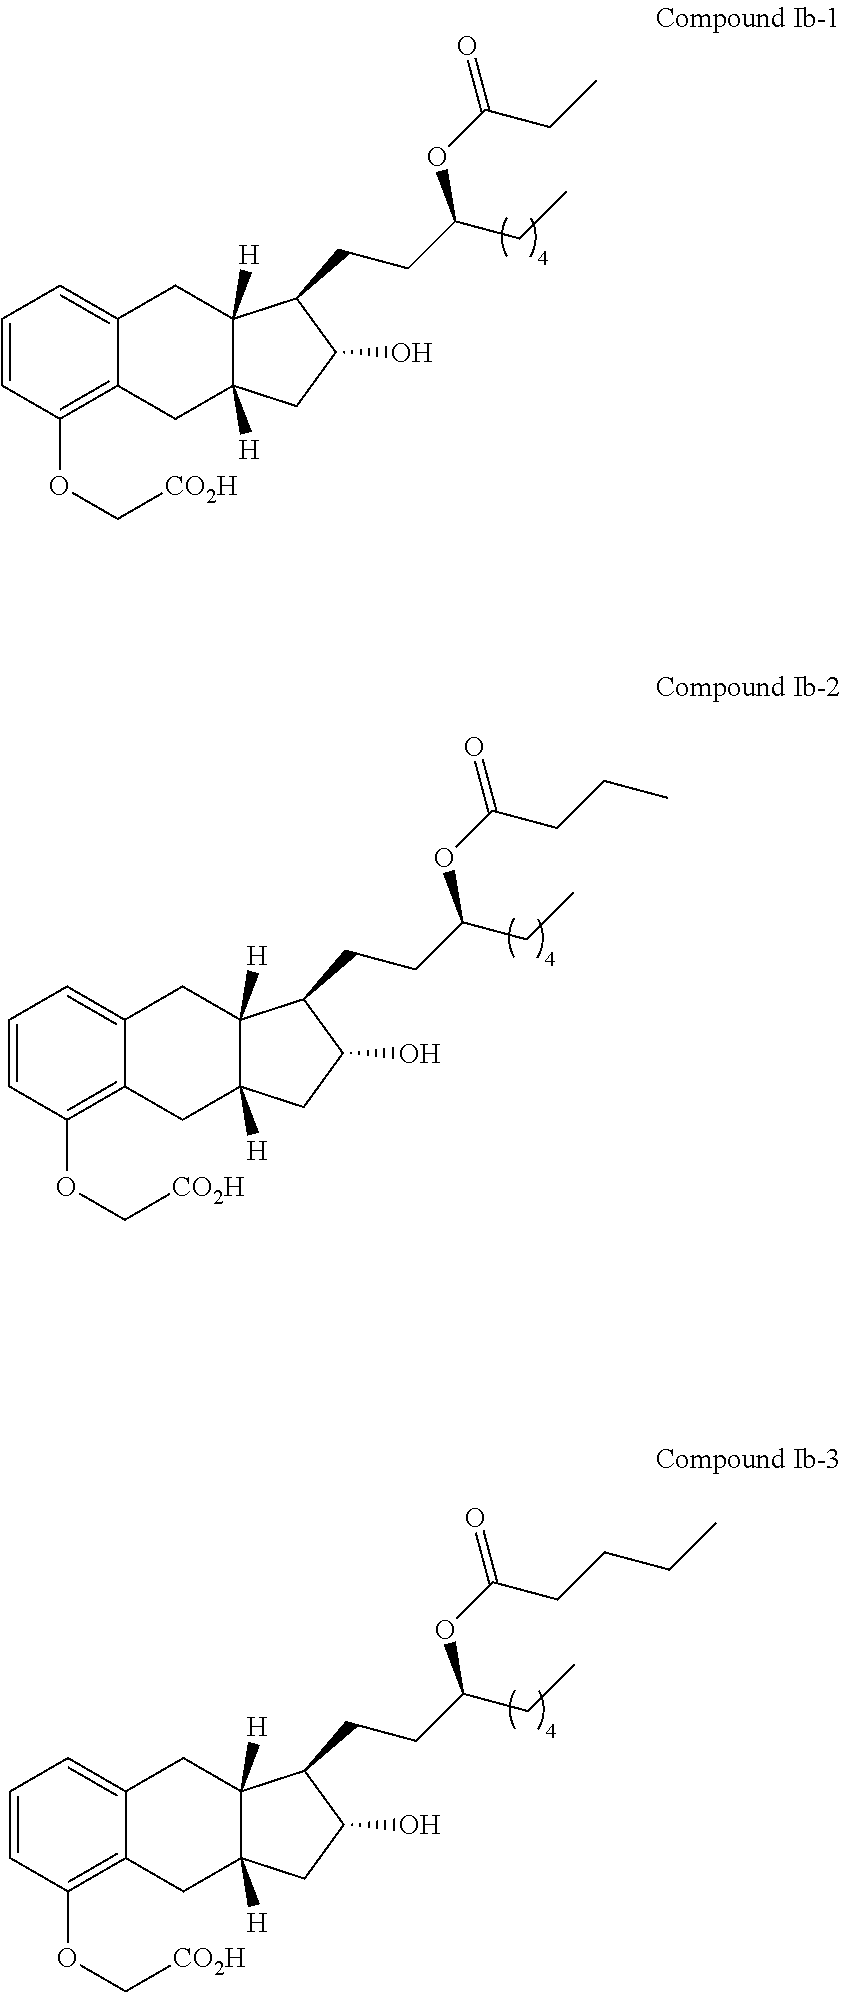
C1=CC(OC[CO2H])=C2C(=C1)CC1([H])C([H])(C2)CC(O)C1CCC(CC)OC(=O)CC.C1=CC(OC[CO2H])=C2C(=C1)CC1([H])C([H])(C2)CC(O)C1CCC(CC)OC(=O)CCC.C1=CC(OC[CO2H])=C2C(=C1)CC1([H])C([H])(C2)CC(O)C1CCC(CC)OC(=O)CCCC
